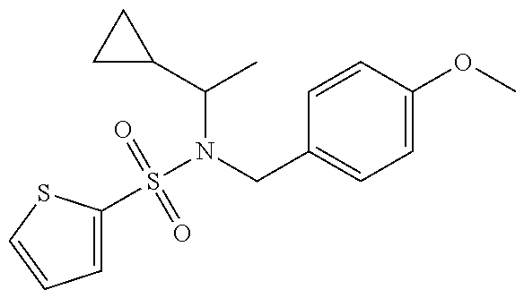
C1=C(S(N(C(C)C2CC2)CC2=CC=C(OC)C=C2)(=O)=O)SC=C1
